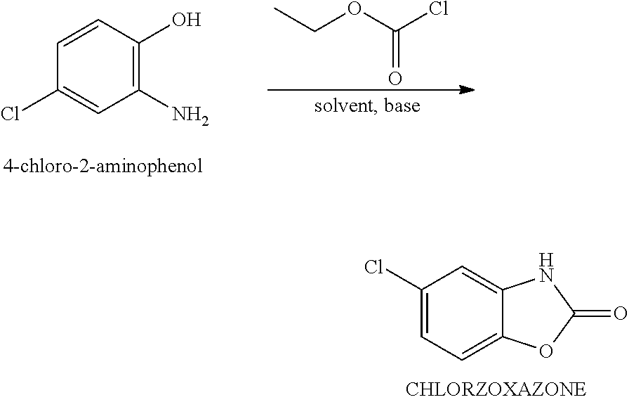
C1(N)=C(O)C=CC(Cl)=C1.CCOC(Cl)=O.C1(Cl)=CC=C2C(=C1)NC(=O)O2
